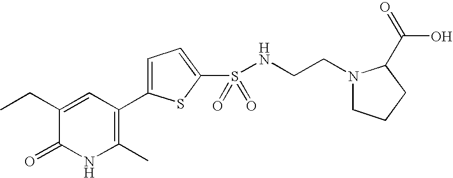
C1(CC)=CC(C2=CC=C(S(NCCN3CCCC3C(=O)O)(=O)=O)S2)=C(C)NC1=O
